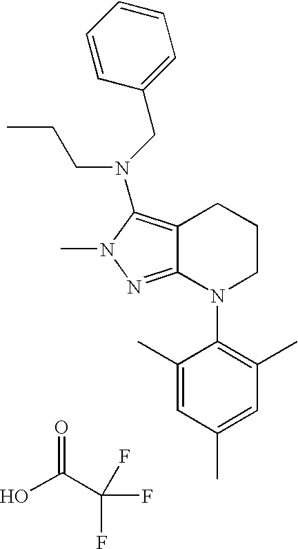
OC(C(F)(F)F)=O.C12=NN(C)C(N(CC3=CC=CC=C3)CCC)=C1CCCN2C1=C(C)C=C(C)C=C1C
